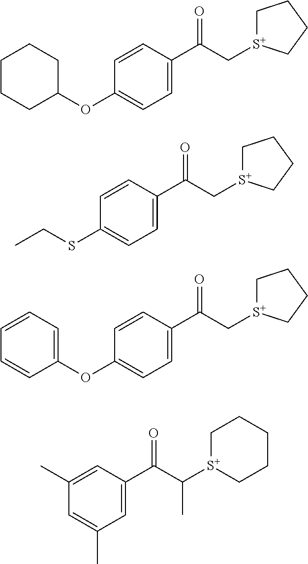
C1=C(C(C[S+]2CCCC2)=O)C=CC(OC2CCCCC2)=C1.C1=C(C(C[S+]2CCCC2)=O)C=CC(SCC)=C1.C1=C(C(C[S+]2CCCC2)=O)C=CC(OC2=CC=CC=C2)=C1.C1=C(C(C([S+]2CCCCC2)C)=O)C=C(C)C=C1C
